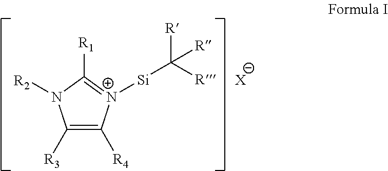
C1([R3])=C([R4])[N+]([Si]C([R])([R])[R])=C([R1])N1[R2].[X]
